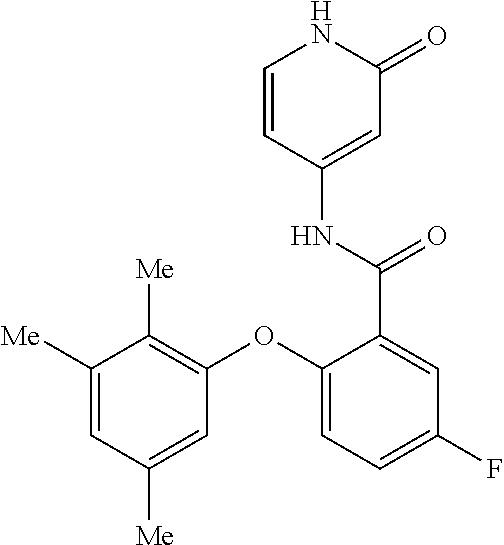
C1=CC(NC(C2=CC(F)=CC=C2OC2=C([Me])C([Me])=CC([Me])=C2)=O)=CC(=O)N1
